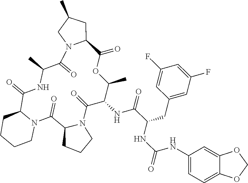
C12CC(C)CN1C(=O)C(C)NC(=O)C1N(C(=O)C3N(C(=O)C(NC(C(CC4=CC(F)=CC(F)=C4)NC(=O)NC4=CC=C5C(=C4)OCO5)=O)C(C)OC2=O)CCC3)CCCC1
